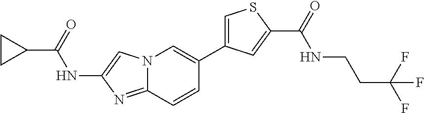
C1CC1C(=O)NC1=CN2C(=N1)C=CC(C1=CSC(C(=O)NCCC(F)(F)F)=C1)=C2
